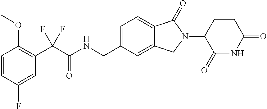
C1=CC(F)=CC(C(C(NCC2=CC=C3C(=C2)CN(C2C(=O)NC(=O)CC2)C3=O)=O)(F)F)=C1OC
